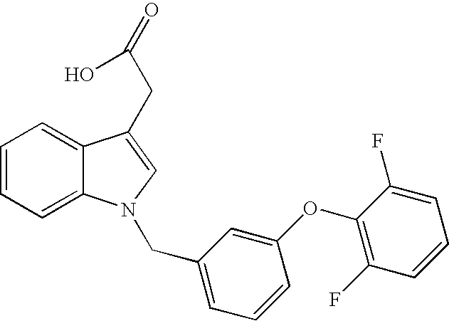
C1=CC=C2C(=C1)C(CC(=O)O)=CN2CC1=CC=CC(OC2=C(F)C=CC=C2F)=C1
